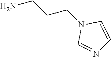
NCCCN1C=NC=C1
